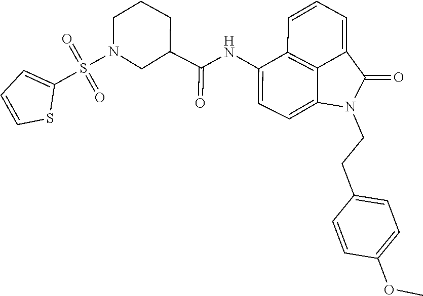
C1(C(=O)NC2=CC=C3C4=C2C=CC=C4C(=O)N3CCC2=CC=C(OC)C=C2)CN(S(=O)(=O)C2=CC=CS2)CCC1
